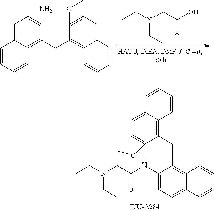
CCN(CC(O)=O)CC.C1(N)=CC=C2C(=C1CC1=C3C(=CC=C1OC)C=CC=C3)C=CC=C2.C1(CC2=C3C(=CC=C2NC(CN(CC)CC)=O)C=CC=C3)=C2C(=CC=C1OC)C=CC=C2
